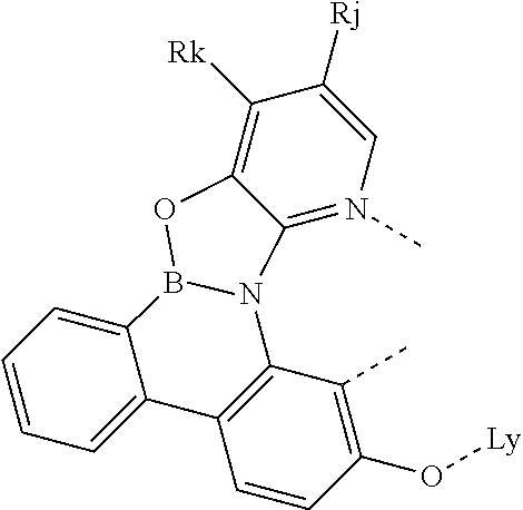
C1=CC(O[Ly])=C(C)C2=C1C1=CC=CC=C1B1OC3=C([Rk])C([Rj])=CN(C)=C3N21
